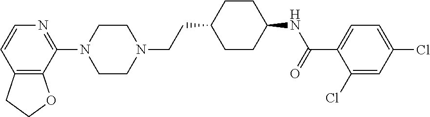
C12=C(C(N3CCN(CCC4CCC(NC(=O)C5=CC=C(Cl)C=C5Cl)CC4)CC3)=NC=C1)OCC2
